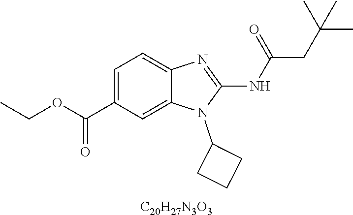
C1=C(C(OCC)=O)C=C2C(=C1)N=C(NC(CC(C)(C)C)=O)N2C1CCC1.[C20H27N3O3]
